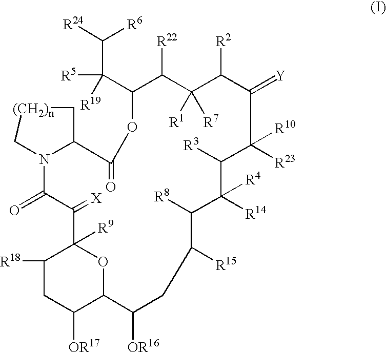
N12C(=O)C(=[X])C3([R9])C([R18])CC([OR17])C(O3)C([OR16])CC([R15])C([R8])C([R4])([R14])C([R3])C([R10])([R23])C(=[Y])C([R2])C([R1])([R7])C([R22])C(C([R5])([R19])C([R24])[R6])OC(=O)C1C[(CH2)n]C2
